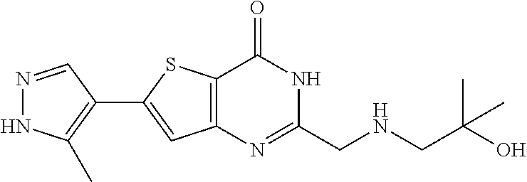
N1=CC(C2=CC3=C(S2)C(=O)NC(CNCC(O)(C)C)=N3)=C(C)N1
